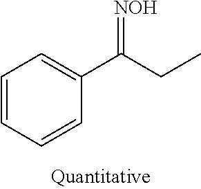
C1=CC=C(C(CC)=[NOH])C=C1
